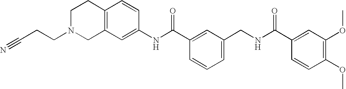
C1(NC(C2=CC(CNC(C3=CC(OC)=C(OC)C=C3)=O)=CC=C2)=O)=CC2=C(C=C1)CCN(CCC#N)C2
